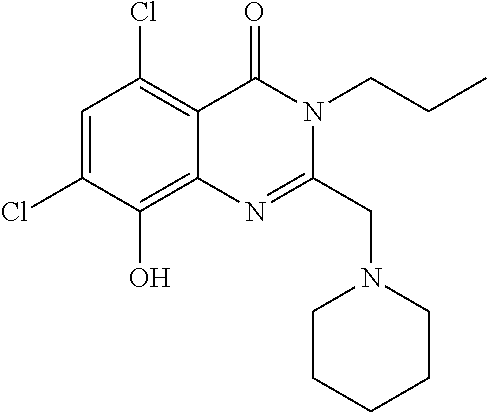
C1=C(Cl)C(O)=C2C(=C1Cl)C(=O)N(CCC)C(CN1CCCCC1)=N2
